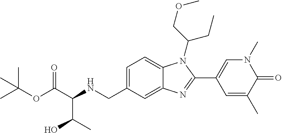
C(OC(C(NCC1=CC=C2C(=C1)N=C(C1=CN(C)C(=O)C(C)=C1)N2C(COC)CC)C(O)C)=O)(C)(C)C
